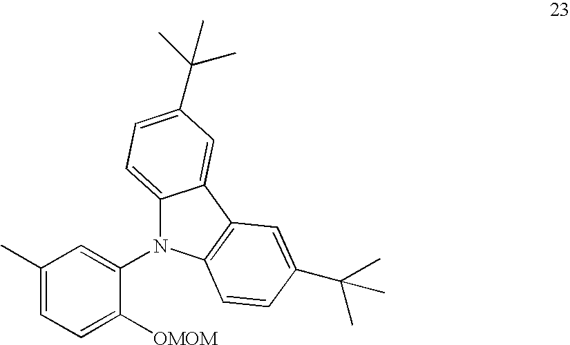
C1(C)=CC=C([OMOM])C(N2C3=CC=C(C(C)(C)C)C=C3C3=C2C=CC(C(C)(C)C)=C3)=C1
